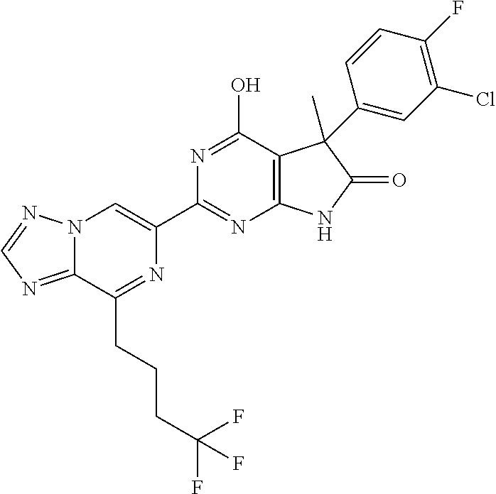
C12=NC=NN1C=C(C1=NC3=C(C(O)=N1)C(C)(C1=CC(Cl)=C(F)C=C1)C(=O)N3)N=C2CCCC(F)(F)F
